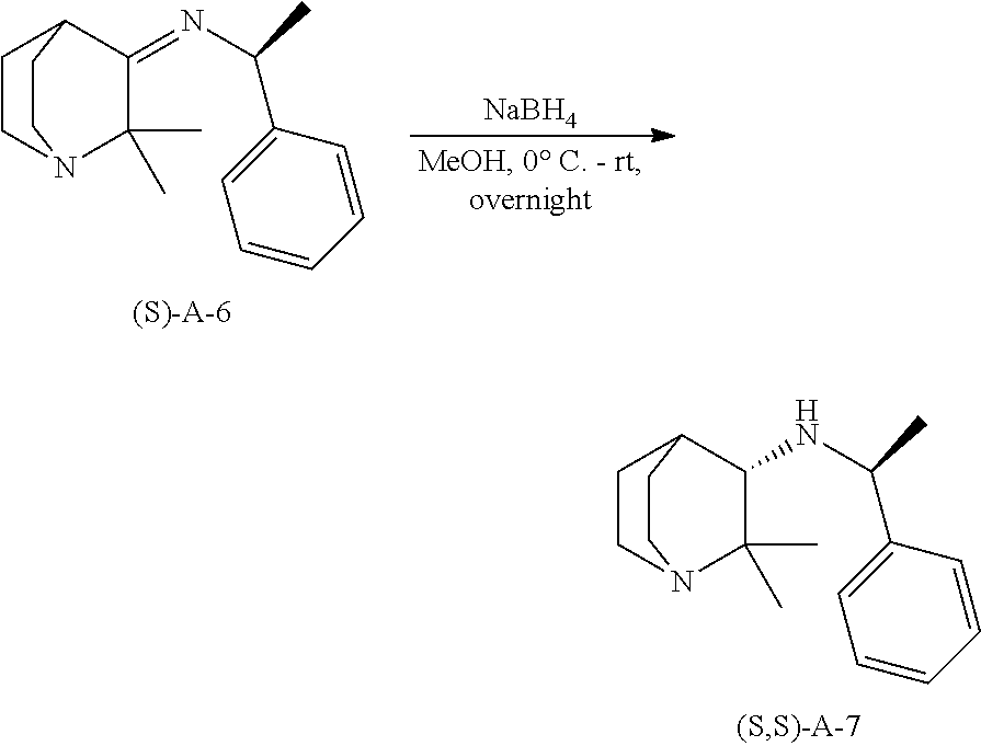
C1CN2C(C)(C)C(=NC(C3=CC=CC=C3)C)C1CC2.[NaBH4].C1CN2C(C)(C)C(NC(C3=CC=CC=C3)C)C1CC2
